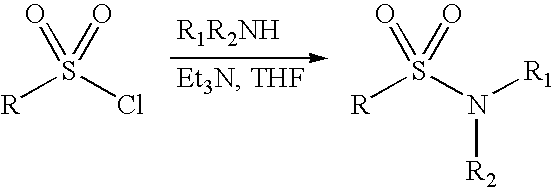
O=S(=O)(Cl)[R].O=S(=O)(N([R2])[R1])[R]
